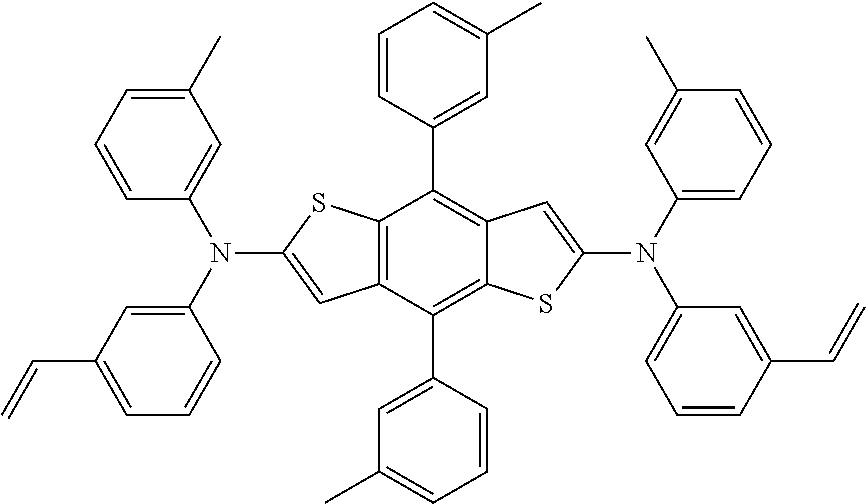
C12=C(C(C3=CC(C)=CC=C3)=C3C(=C1C1=CC(C)=CC=C1)C=C(N(C1=CC=CC(C)=C1)C1=CC=CC(C=C)=C1)S3)C=C(N(C1=CC(C=C)=CC=C1)C1=CC(C)=CC=C1)S2
